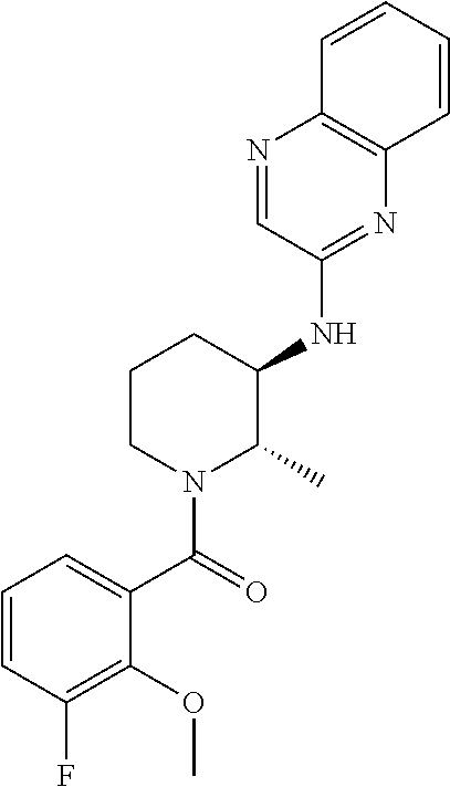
N1=CC(NC2C(C)N(C(=O)C3=CC=CC(F)=C3OC)CCC2)=NC2=C1C=CC=C2
